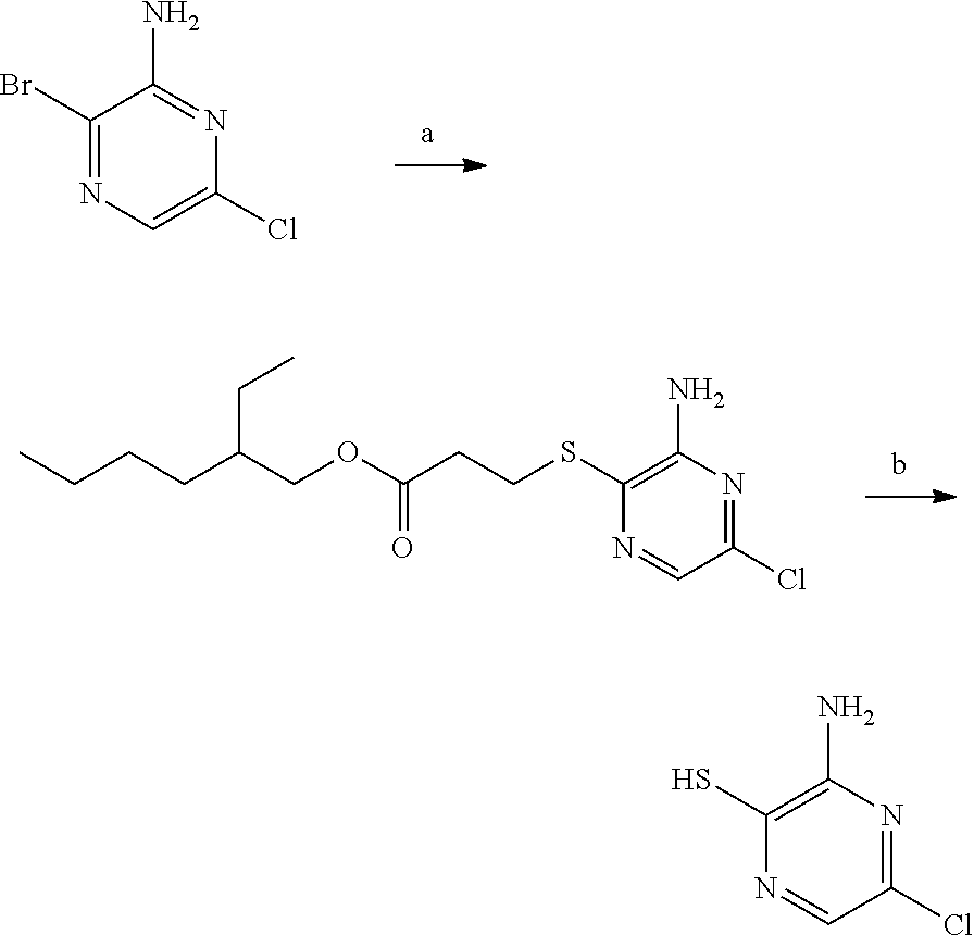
C1(Br)=NC=C(Cl)N=C1N.C1(Cl)=NC(N)=C(SCCC(OCC(CCCC)CC)=O)N=C1.C1(S)=C(N)N=C(Cl)C=N1
